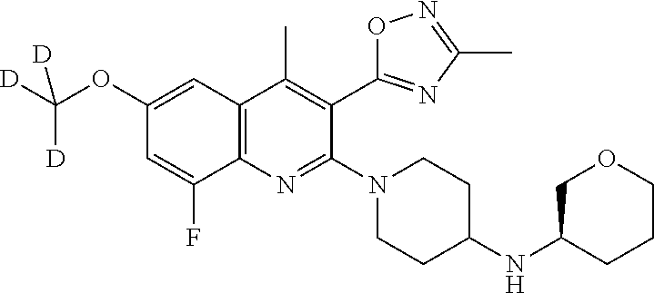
C12=C(C=C(OC([D])([D])[D])C=C1F)C(C)=C(C1=NC(C)=NO1)C(N1CCC(NC3COCCC3)CC1)=N2
